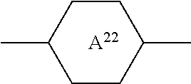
[A22].CC1CCC(C)CC1
